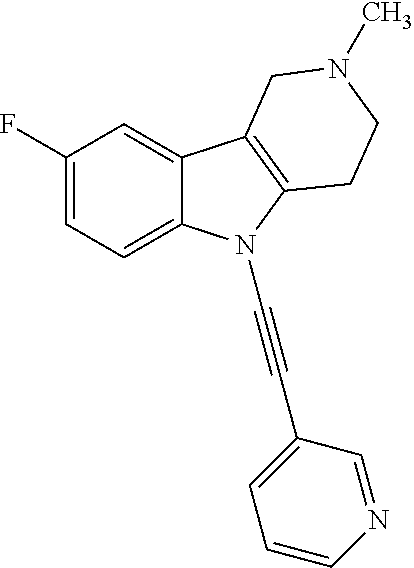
C1(F)=CC=C2C(=C1)C1=C(N2C#CC2=CC=CN=C2)CCN(C)C1
